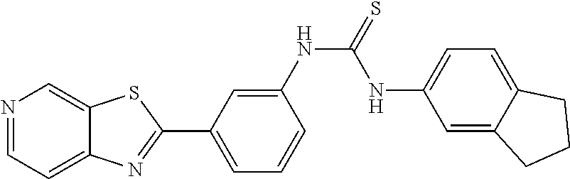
C1=C(NC(=S)NC2=CC=C3C(=C2)CCC3)C=CC=C1C1=NC2=CC=NC=C2S1
